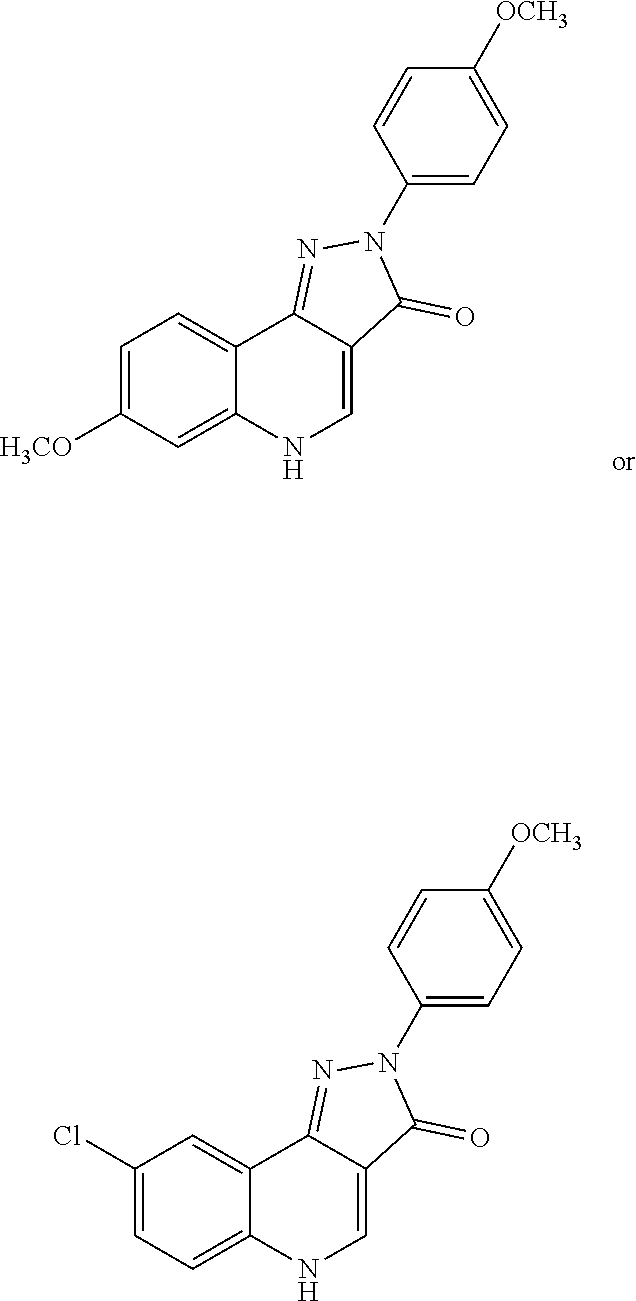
C1(N2C(=O)C3=CNC4=CC([H3CO])=CC=C4C3=N2)=CC=C([OCH3])C=C1.C1(N2C(=O)C3=CNC4=CC=C(Cl)C=C4C3=N2)=CC=C([OCH3])C=C1
